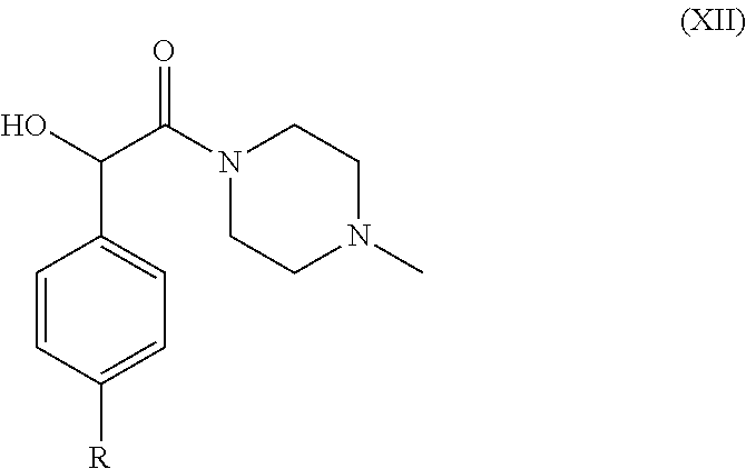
C1=CC([R])=CC=C1C(C(N1CCN(C)CC1)=O)O
